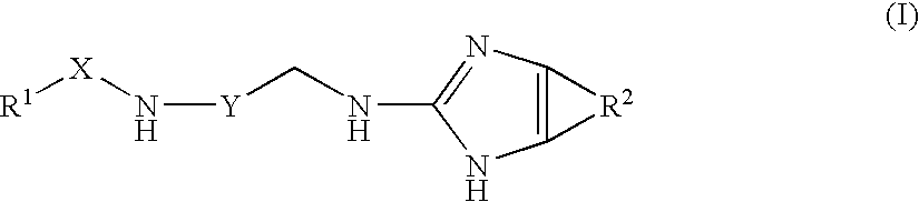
[R1][X]N[Y]CNC1=NC2=C(N1)[R2]2
